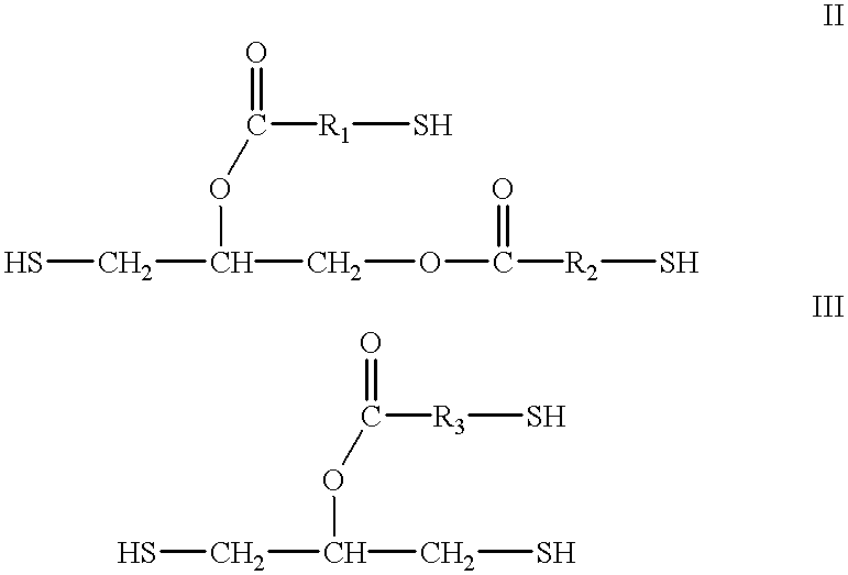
SCC(COC([R2]S)=O)OC([R1]S)=O.SCC(CS)OC([R3]S)=O
